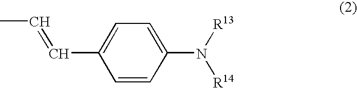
C1=CC(N([R13])[R14])=CC=C1C=CC
